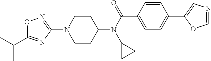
O1C(C(C)C)=NC(N2CCC(N(C(=O)C3=CC=C(C4=CN=CO4)C=C3)C3CC3)CC2)=N1
